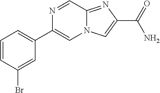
C1=CC(Br)=CC(C2=CN3C(=NC(C(=O)N)=C3)C=N2)=C1
